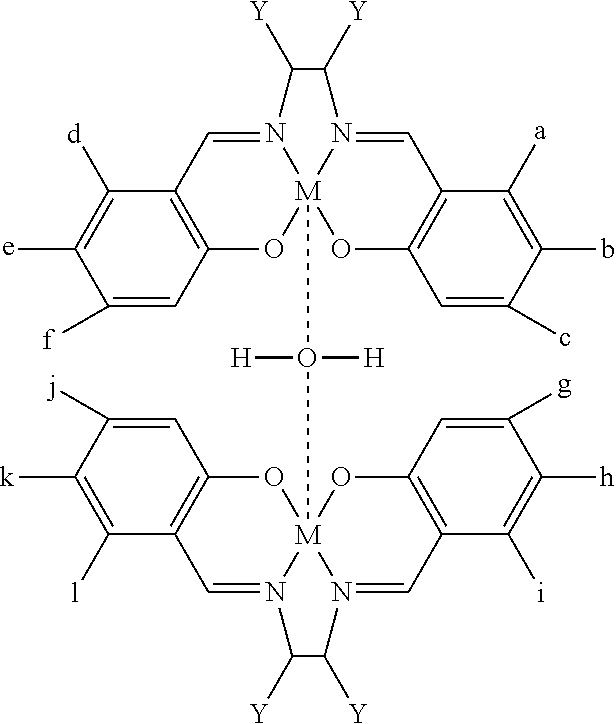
C1([f])=CC2=C(C([d])=C1[e])C=N1[M]3(O([H])([H])[M]456OC7=C(C([l])=C([k])C([j])=C7)C=N4C([Y])C([Y])N5=CC4=C(O6)C=C([g])C([h])=C4[i])(O2)OC2=C(C=N3C([Y])C1[Y])C([a])=C(b)C(c)=C2
